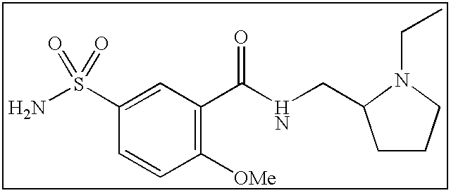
C1(S(N)(=O)=O)=CC(C(NCC2CCCN2CC)=O)=C([OMe])C=C1
